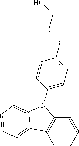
C1=CC=CC2=C1C1=CC=CC=C1N2C1=CC=C(CCCO)C=C1
